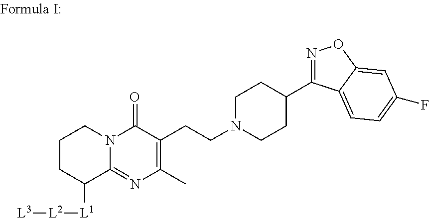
C1CC([L1][L2][L3])C2=NC(C)=C(CCN3CCC(C4=NOC5=CC(F)=CC=C45)CC3)C(=O)N2C1
